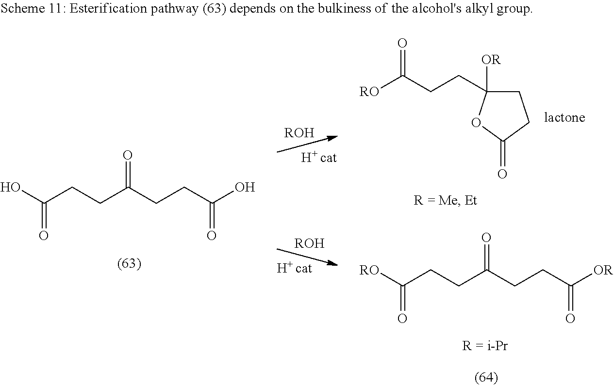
OC(CCC(CCC(O)=O)=O)=O.C1C([OR])(CCC([RO])=O)OC(=O)C1.C(CCC([RO])=O)(CCC([OR])=O)=O.[ROH].[ROH]
